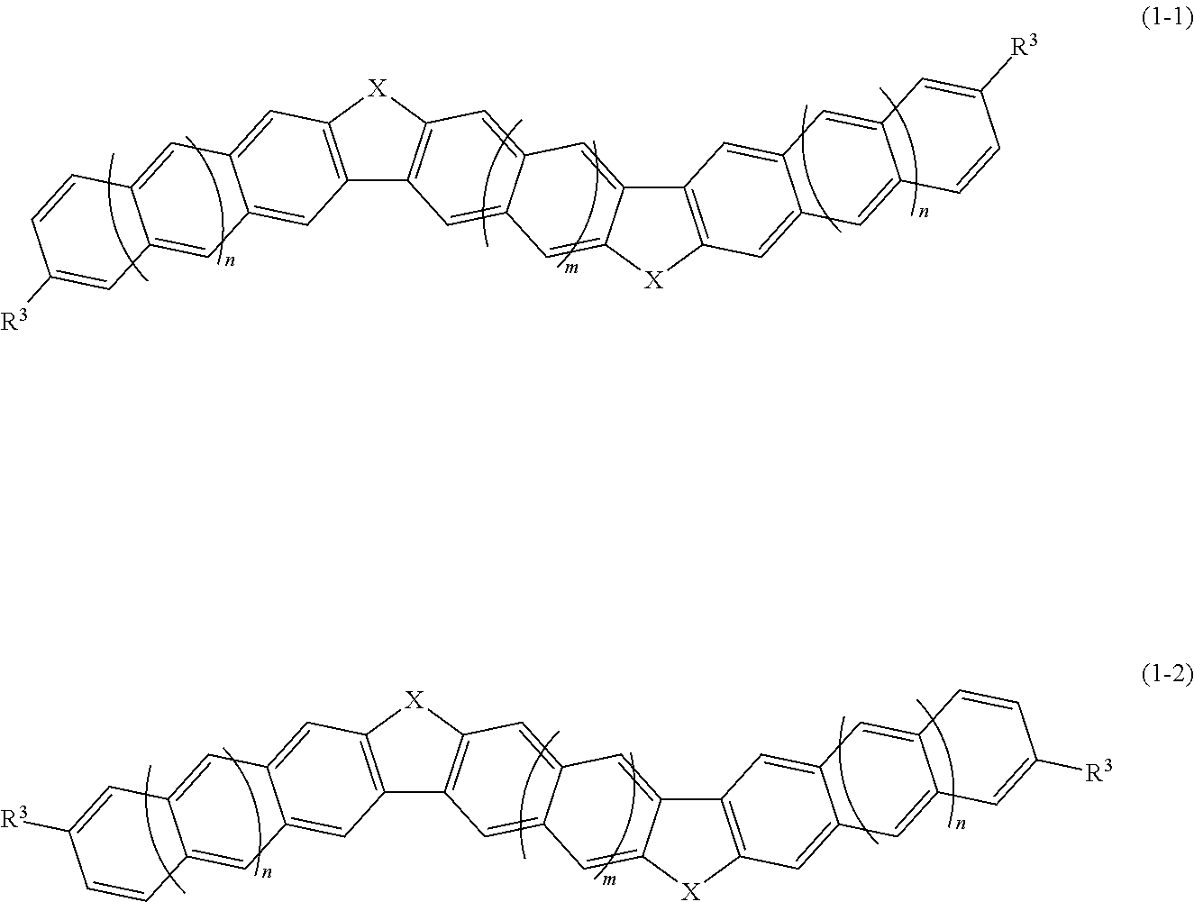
C12=C([X]C3=C1C=C1C(=C3)C=C3C(=C1)[X]C1=C3C=C3C(=C1)C=C1C(=C3)C=C([R3])C=C1)C=C1C(=C2)C=C2C(=C1)C=CC([R3])=C2.C12=C([X]C3=C1C=C1C(=C3)C=C3C(=C1)[X]C1=C3C=C3C(=C1)C=C1C(=C3)C=CC([R3])=C1)C=C1C(=C2)C=C2C(=C1)C=C([R3])C=C2
